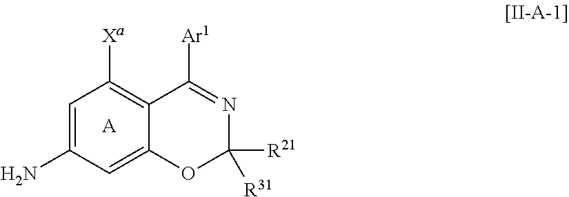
C1=C2C(=C([Xa])C=C1N)C([Ar1])=NC([R31])([R21])O2.[A]
